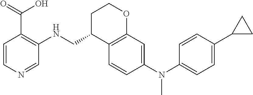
C1=CN=CC(NCC2C3=C(OCC2)C=C(N(C2=CC=C(C4CC4)C=C2)C)C=C3)=C1C(=O)O
